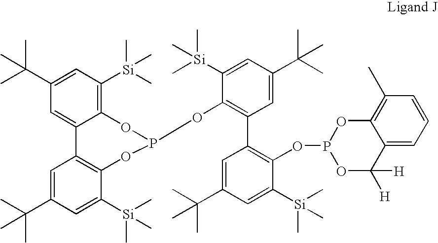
C1(C(C)(C)C)=CC([Si](C)(C)C)=C2C(=C1)C1=C(C([Si](C)(C)C)=CC(C(C)(C)C)=C1)OP(OC1=C(C3=C(OP4OC5=C(C)C=CC=C5C([H])([H])O4)C([Si](C)(C)C)=CC(C(C)(C)C)=C3)C=C(C(C)(C)C)C=C1[Si](C)(C)C)O2
